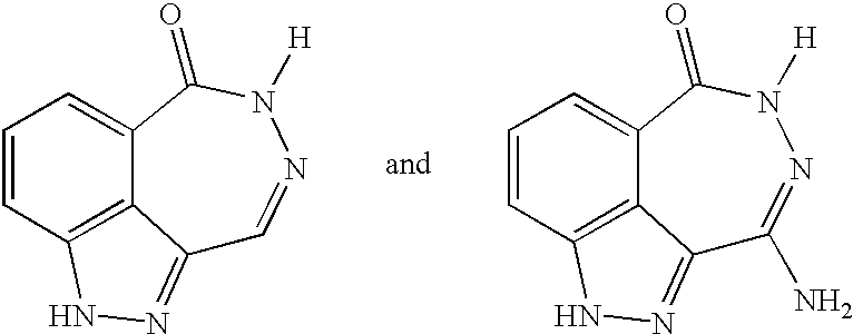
C1=CC2=C3C(=C1)C(=O)N([H])N=CC3=NN2.C1=CC2=C3C(=C1)C(=O)N([H])N=C(N)C3=NN2
